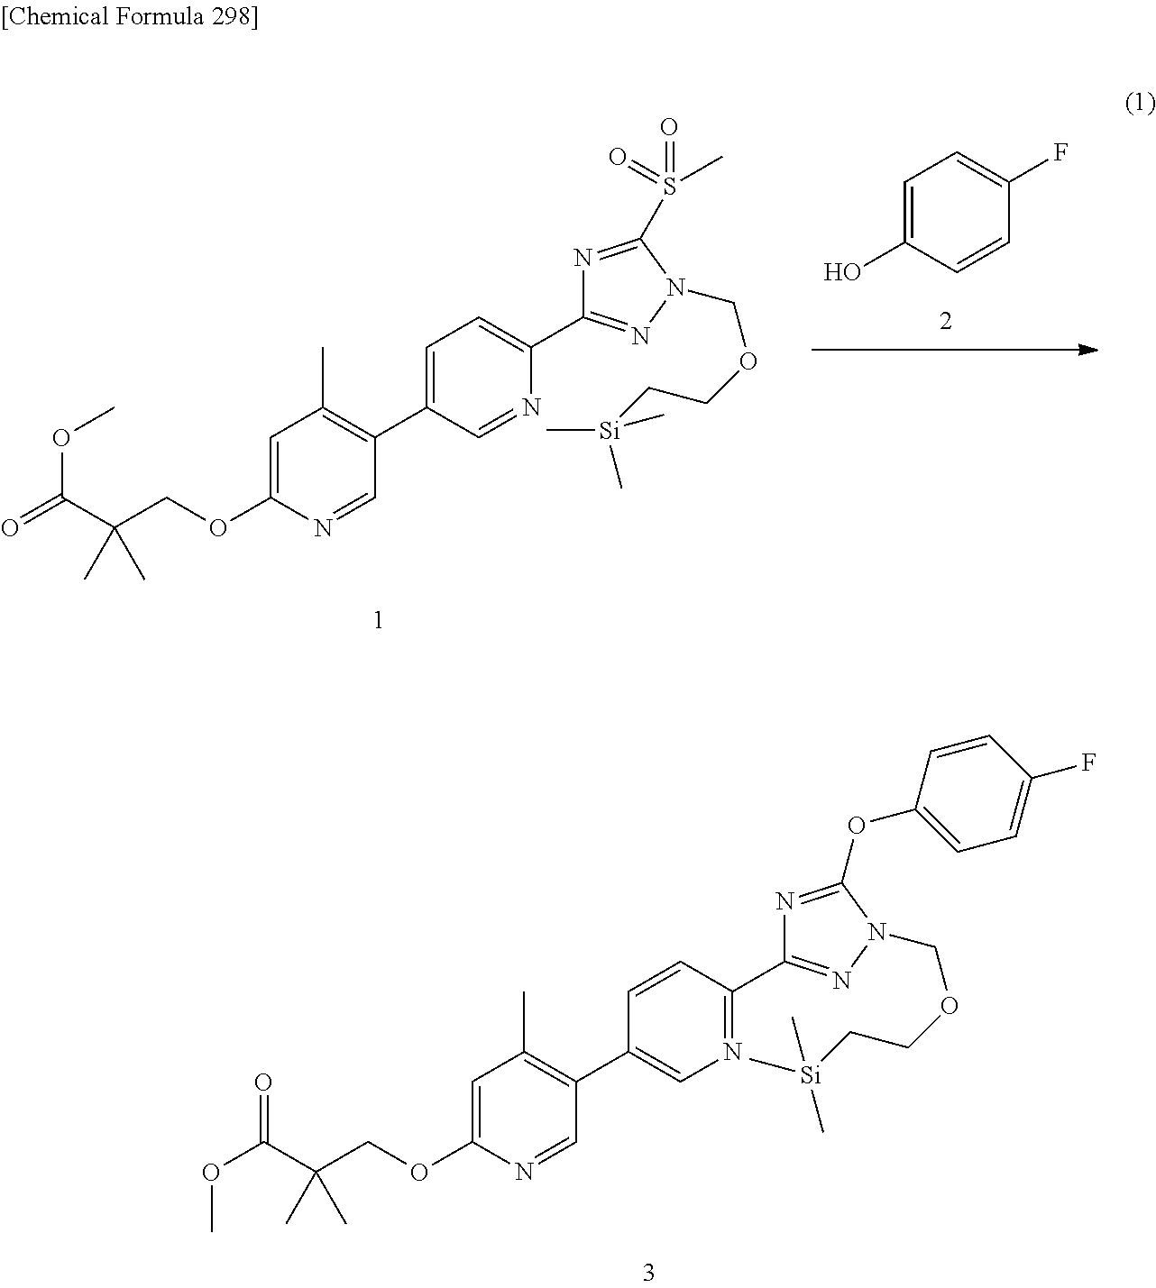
C1(C2=C(C)C=C(OCC(C(OC)=O)(C)C)N=C2)=CN=C(C2=NN(COCC[Si](C)(C)C)C(OC3=CC=C(F)C=C3)=N2)C=C1.C1=C(O)C=CC(F)=C1.C1(C2=C(C)C=C(OCC(C(=O)OC)(C)C)N=C2)=CC=C(C2=NN(COCC[Si](C)(C)C)C(S(=O)(C)=O)=N2)N=C1
